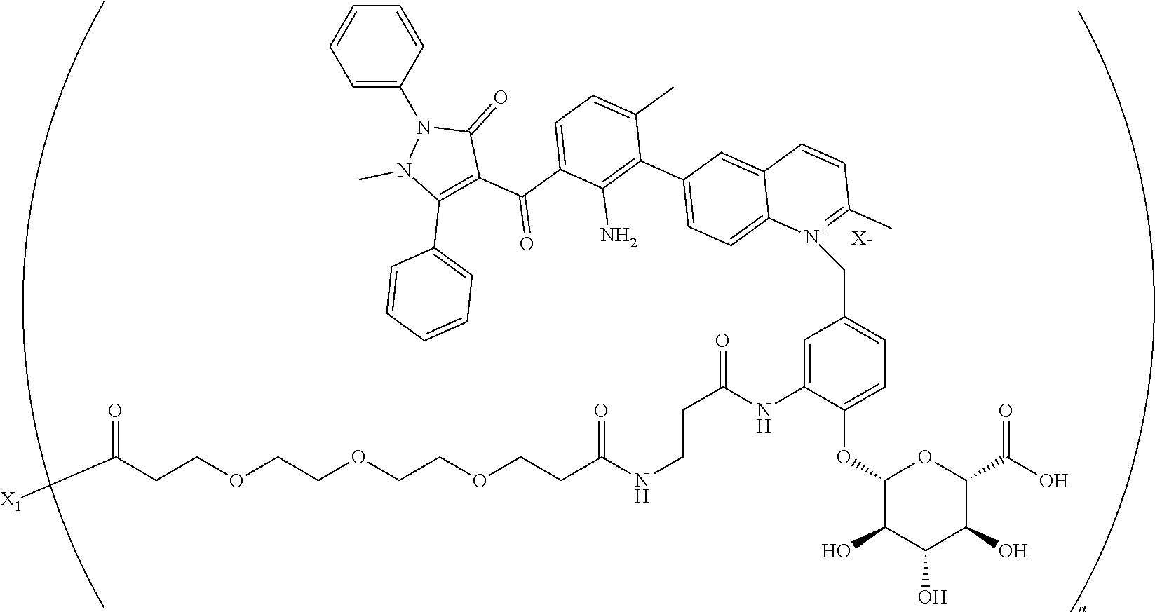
C(COCCOCCOCCC(NCCC(=O)NC1=CC(C[N+]2=C(C)C=CC3=CC(C4=C(N)C(C(C5=C(C6=CC=CC=C6)N(C)N(C6=CC=CC=C6)C5=O)=O)=CC=C4C)=CC=C32)=CC=C1OC1C(O)C(O)C(O)C(C(O)=O)O1)=O)C([X1])=O.[X-]
